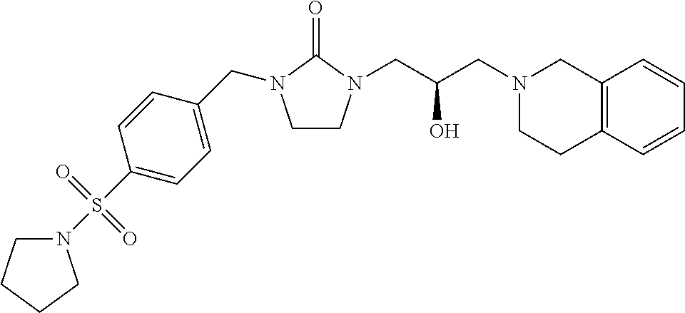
C1CN(CC(CN2CCC3=C(C2)C=CC=C3)O)C(=O)N1CC1=CC=C(S(=O)(=O)N2CCCC2)C=C1
